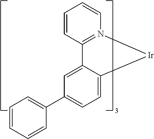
C12=CC(C3=CC=CC=C3)=CC=C1[Ir]N1=C2C=CC=C1
